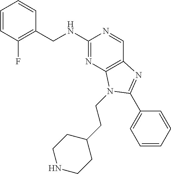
C1=CC(F)=C(CNC2=NC3=C(C=N2)N=C(C2=CC=CC=C2)N3CCC2CCNCC2)C=C1
